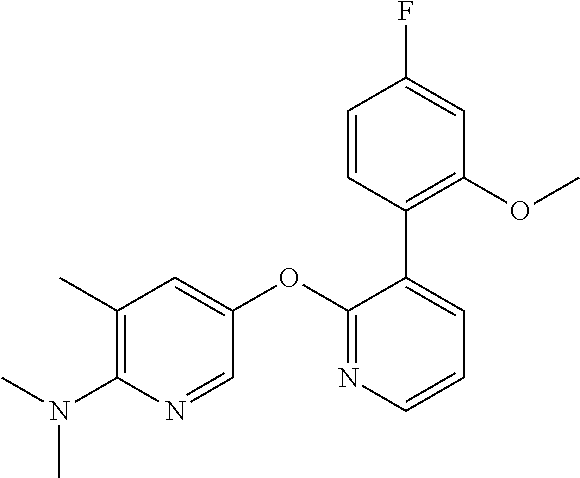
C1(C)=C(N(C)C)N=CC(OC2=NC=CC=C2C2=C(OC)C=C(F)C=C2)=C1
